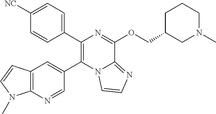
C1(C2=C(C3=CC=C([NC])C=C3)N=C(OCC3CN(C)CCC3)C3=NC=CN23)=CC2=C(N=C1)N(C)C=C2
